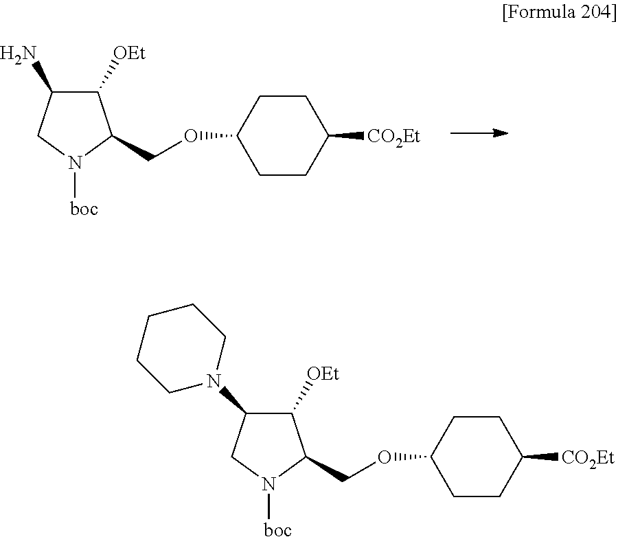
C1([OEt])C(N2CCCCC2)CN([boc])C1COC1CCC([CO2Et])CC1.C1([OEt])C(N)CN([boc])C1COC1CCC([CO2Et])CC1
